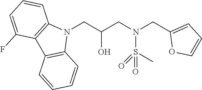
N1(CC(CN(CC2=CC=CO2)S(=O)(C)=O)O)C2=C(C3=C1C=CC=C3)C(F)=CC=C2
